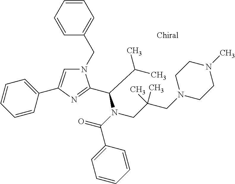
N1(CC2=CC=CC=C2)C=C(C2=CC=CC=C2)N=C1C(C(C)C)N(C(=O)C1=CC=CC=C1)CC(CN1CCN(C)CC1)(C)C
